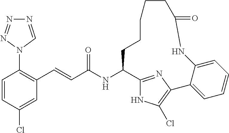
C1=CC(Cl)=CC(C=CC(NC2C3=NC(=C(Cl)N3)C3=CC=CC=C3NC(=O)CCCCC2)=O)=C1N1C=NN=N1
